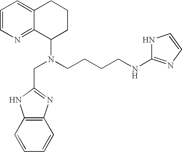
C1=CN=C2C(=C1)CCCC2N(CCCCNC1=NC=CN1)CC1=NC2=C(N1)C=CC=C2
